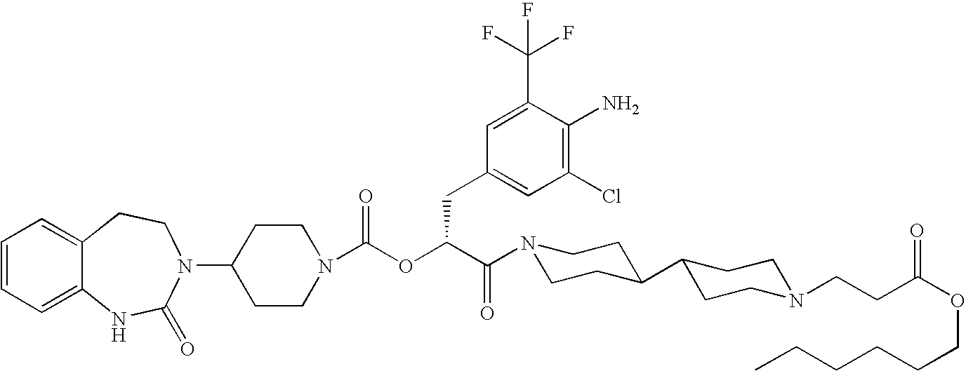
C1(N2C(=O)NC3=CC=CC=C3CC2)CCN(C(OC(C(=O)N2CCC(C3CCN(CCC(OCCCCCC)=O)CC3)CC2)CC2=CC(Cl)=C(N)C(C(F)(F)F)=C2)=O)CC1
